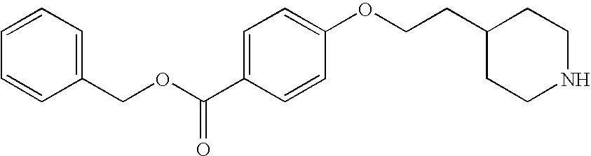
C1=C(C(OCC2=CC=CC=C2)=O)C=CC(OCCC2CCNCC2)=C1
